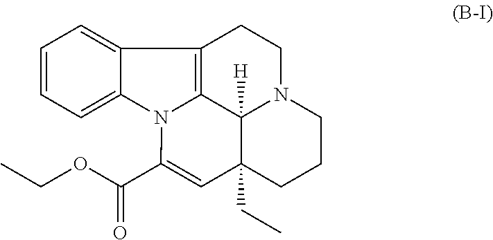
C1=CC=C2C(=C1)C1=C3N2C(C(OCC)=O)=CC2(CC)C3([H])N(CC1)CCC2
